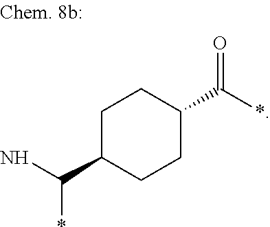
C1C(C(N)*)CCC(C(*)=O)C1
